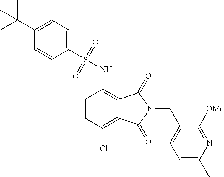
C1(S(NC2=C3C(=C(Cl)C=C2)C(=O)N(CC2=CC=C(C)N=C2[OMe])C3=O)(=O)=O)=CC=C(C(C)(C)C)C=C1
